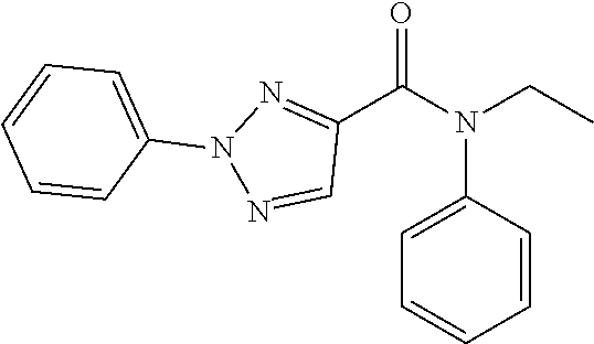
C1(C(N(CC)C2=CC=CC=C2)=O)=NN(C2=CC=CC=C2)N=C1
